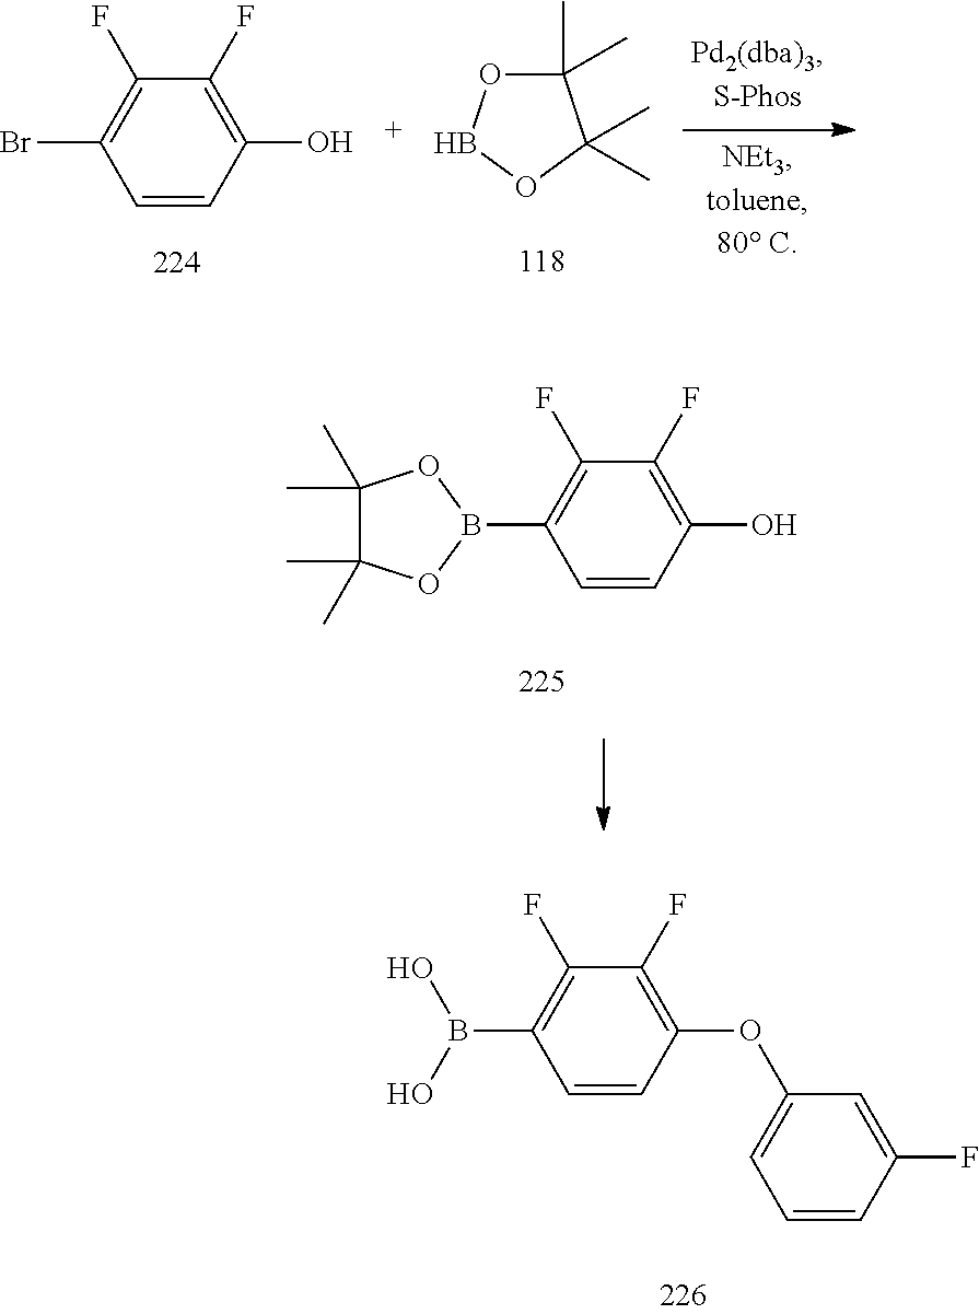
C1=CC(O)=C(F)C(F)=C1Br.C1(C)(C)OBOC1(C)C.C1=CC(O)=C(F)C(F)=C1B1OC(C)(C)C(C)(C)O1.C1=CC(OC2=CC=CC(F)=C2)=C(F)C(F)=C1B(O)O
